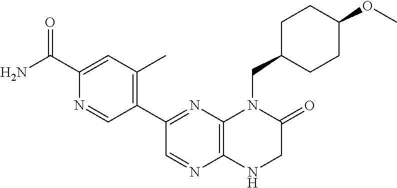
C12=C(N=C(C3=C(C)C=C(C(N)=O)N=C3)C=N1)N(CC1CCC(OC)CC1)C(=O)CN2
